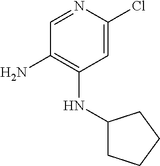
C1(Cl)=CC(NC2CCCC2)=C(N)C=N1
